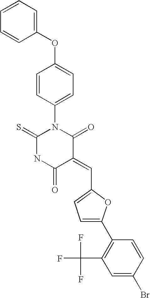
C1(OC2=CC=C(N3C(=S)NC(=O)C(=CC4=CC=C(C5=C(C(F)(F)F)C=C(Br)C=C5)O4)C3=O)C=C2)=CC=CC=C1
